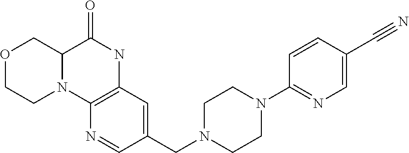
C12=C(C=C(CN3CCN(C4=NC=C(C#N)C=C4)CC3)C=N1)NC(=O)C1N2CCOC1
